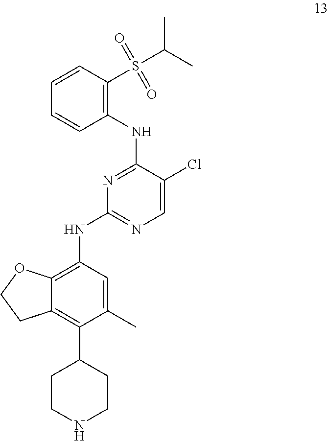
C1=C(C)C(C2CCNCC2)=C2C(=C1NC1=NC=C(Cl)C(NC3=C(S(C(C)C)(=O)=O)C=CC=C3)=N1)OCC2
